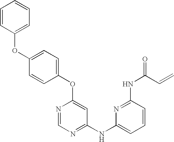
C1=C(OC2=CC=CC=C2)C=CC(OC2=CC(NC3=CC=CC(NC(C=C)=O)=N3)=NC=N2)=C1
